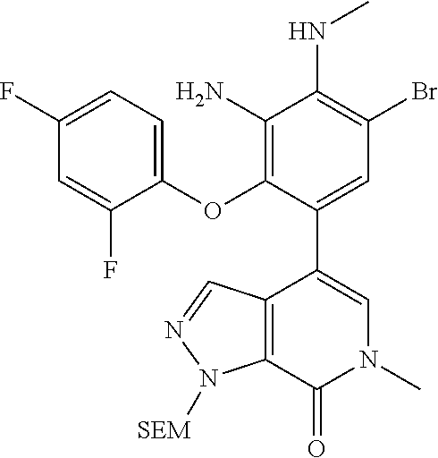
C1=C(C2=CN(C)C(=O)C3=C2C=NN3[SEM])C(OC2=CC=C(F)C=C2F)=C(N)C(NC)=C1Br
